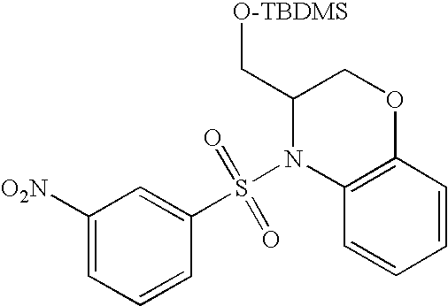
C1([O2N])=CC=CC(S(N2C3=C(OCC2C[O-TBDMS])C=CC=C3)(=O)=O)=C1
